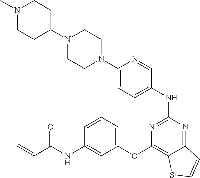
N1(C2=CC=C(NC3=NC(OC4=CC=CC(NC(C=C)=O)=C4)=C4C(=N3)C=CS4)C=N2)CCN(C2CCN(C)CC2)CC1
